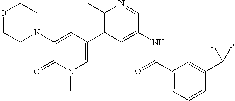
O1CCN(C2=CC(C3=C(C)N=CC(NC(C4=CC=CC(C(F)F)=C4)=O)=C3)=CN(C)C2=O)CC1
